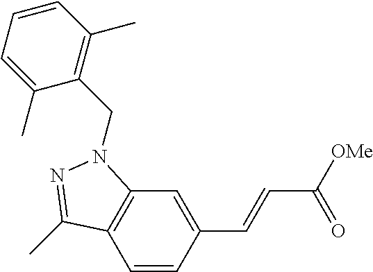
C1=CC(C=CC([OMe])=O)=CC2=C1C(C)=NN2CC1=C(C)C=CC=C1C
